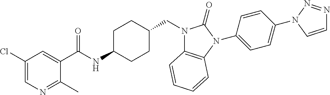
C1(Cl)=CN=C(C)C(C(NC2CCC(CN3C4=C(N(C5=CC=C(N6N=NC=C6)C=C5)C3=O)C=CC=C4)CC2)=O)=C1
